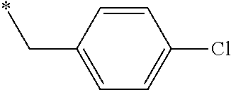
C1=CC(C*)=CC=C1Cl
